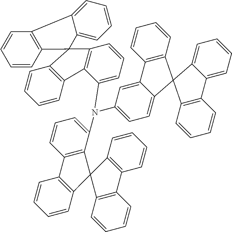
C1=CC2=C(C=C1)C1(C3=C2C=CC=C3)C2=C(C=CC=C2)C2=C1C(N(C1=CC=CC3=C1C1=C(C=CC=C1)C31C3=CC=CC=C3C3=C1C=CC=C3)C1=CC=C3C(=C1)C1=C(C=CC=C1)C31C3=CC=CC=C3C3=C1C=CC=C3)=CC=C2
